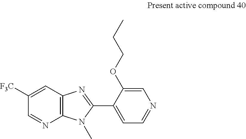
C1=C([F3C])C=NC2=C1N=C(C1=CC=NC=C1OCCC)N2C
